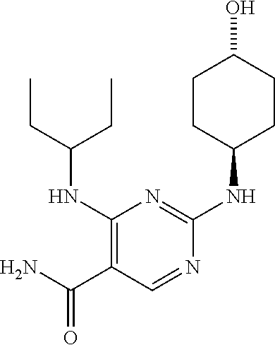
C1(NC(CC)CC)=C(C(N)=O)C=NC(NC2CCC(O)CC2)=N1
